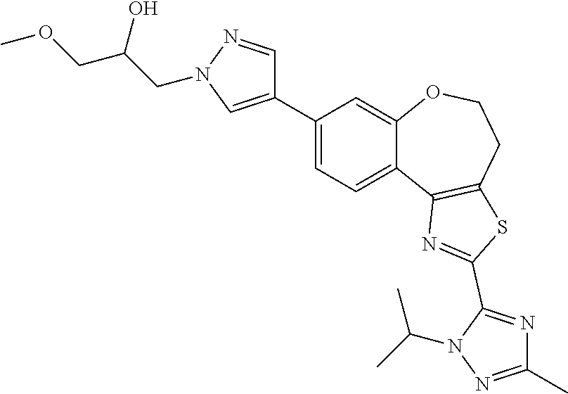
C1(C)=NN(C(C)C)C(C2=NC3=C(CCOC4=CC(C5=CN(CC(COC)O)N=C5)=CC=C43)S2)=N1
